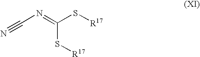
C(N=C(S[R17])S[R17])#N
